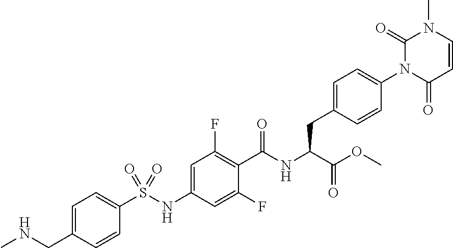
C1=CC(=O)N(C2=CC=C(CC(C(=O)OC)NC(=O)C3=C(F)C=C(NS(C4=CC=C(CNC)C=C4)(=O)=O)C=C3F)C=C2)C(=O)N1C
